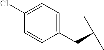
C(C(C)C)C1=CC=C(Cl)C=C1
